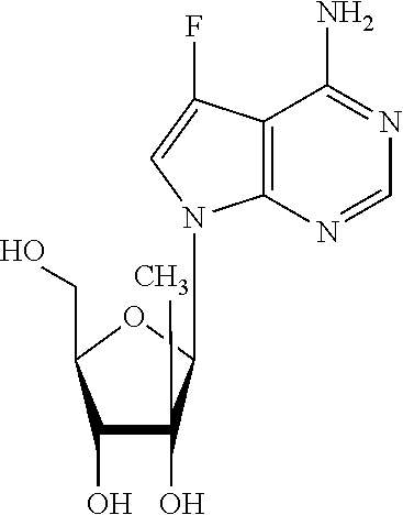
C12=C(N=CN=C1N)N(C1OC(CO)C(O)C1(O)C)C=C2F
